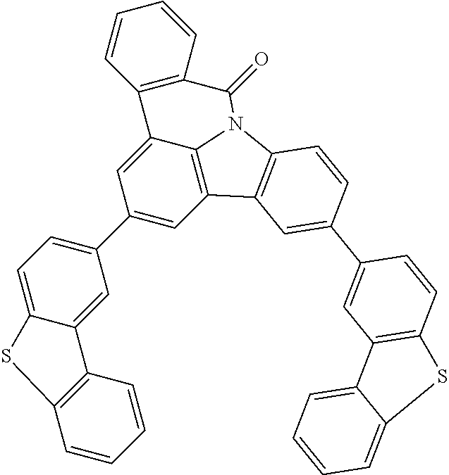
C1(C2=CC=C3C(=C2)C2=C(C=CC=C2)S3)=CC2=C3C(=C1)C1=C(C=CC=C1)C(=O)N3C1=C2C=C(C2=CC3=C(C=C2)SC2=CC=CC=C32)C=C1
